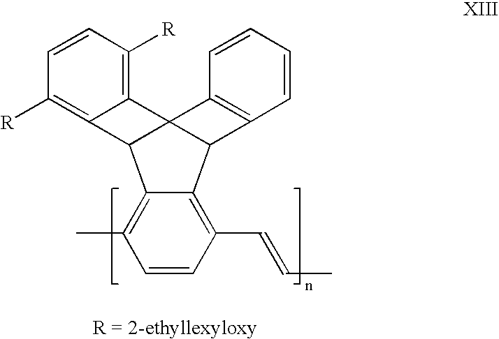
C1=CC([R])=C2C(=C1[R])C13C4=C(C=CC=C4)C1C1=C(C=CC)C=CC(C)=C1C23
